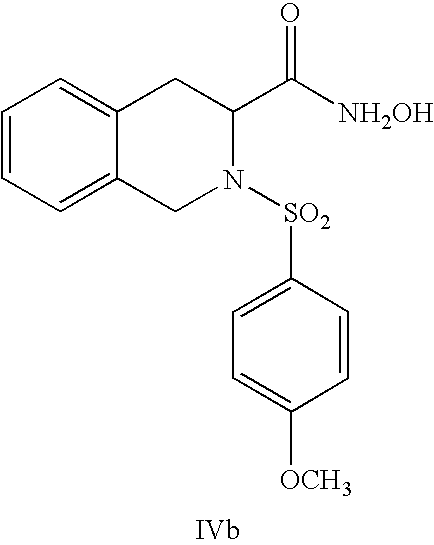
C1=CC=C2C(=C1)CC(C([NH2OH])=O)N([SO2]C1=CC=C([OCH3])C=C1)C2
